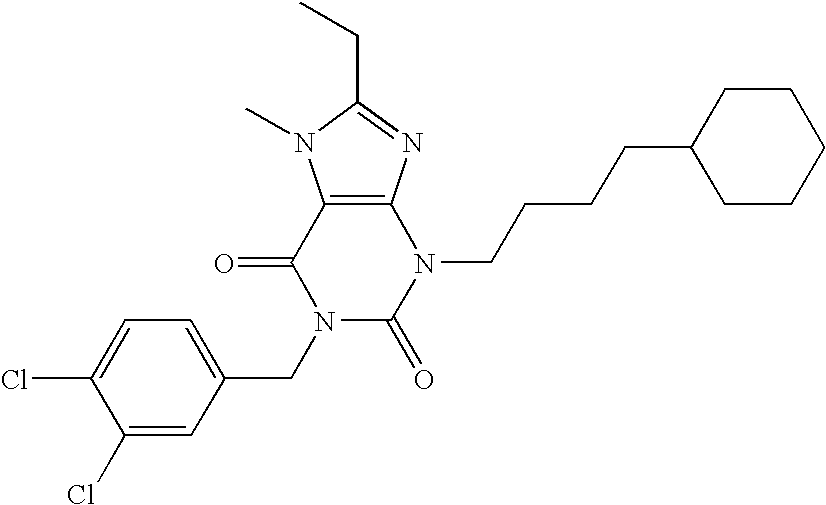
C12=C(N=C(CC)N1C)N(CCCCC1CCCCC1)C(=O)N(CC1=CC=C(Cl)C(Cl)=C1)C2=O
